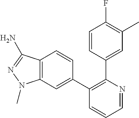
C1=CC(C2=C(C3=CC4=C(C=C3)C(N)=NN4C)C=CC=N2)=CC(C)=C1F
